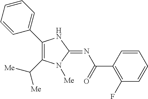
C1(C2=CC=CC=C2)=C(C([Me])[Me])N([Me])C(=NC(=O)C2=C(F)C=CC=C2)N1
